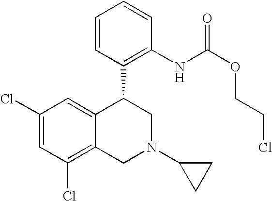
C1(Cl)=CC(Cl)=C2C(=C1)C(C1=C(NC(OCCCl)=O)C=CC=C1)CN(C1CC1)C2
